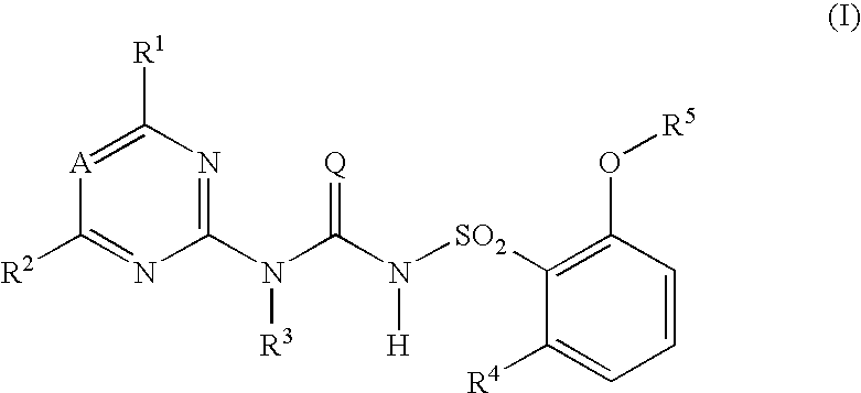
[A]1=C([R1])N=C(N(C(N([SO2]C2=C(O[R5])C=CC=C2[R4])[H])=[Q])[R3])N=C1[R2]
